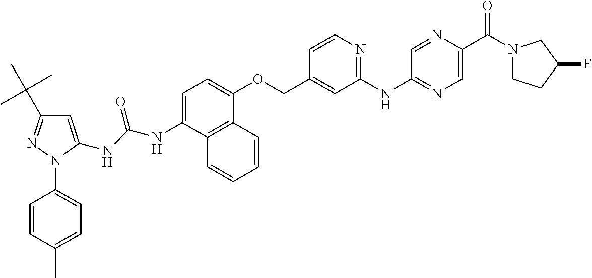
C1=C(NC(NC2=CC=C(OCC3=CC(NC4=NC=C(C(N5CCC(F)C5)=O)N=C4)=NC=C3)C3=C2C=CC=C3)=O)N(C2=CC=C(C)C=C2)N=C1C(C)(C)C
